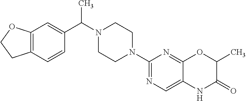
C12=C(C=CC(C(N3CCN(C4=NC=C5C(=N4)OC(C)C(=O)N5)CC3)C)=C1)CCO2
